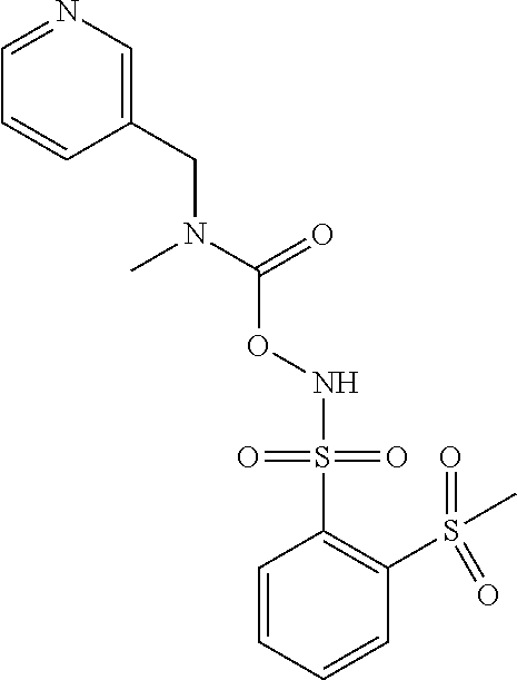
N(OC(=O)N(C)CC1=CN=CC=C1)S(C1=C(S(C)(=O)=O)C=CC=C1)(=O)=O
